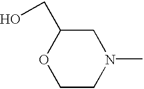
C1CN(C)CC(CO)O1
